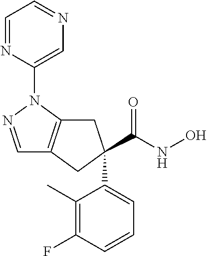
C1=NN(C2=CN=CC=N2)C2=C1CC(C(NO)=O)(C1=CC=CC(F)=C1C)C2
